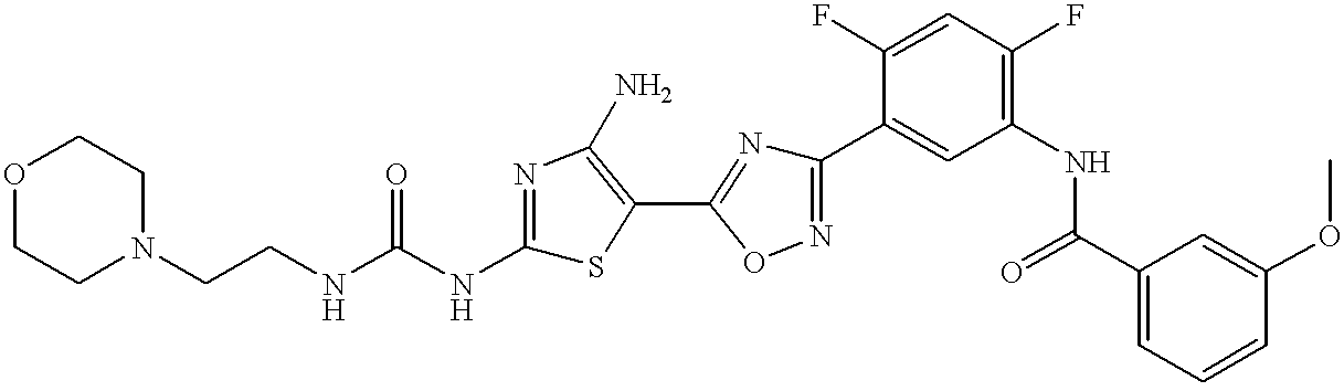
C(CNC(NC1=NC(N)=C(C2=NC(C3=CC(NC(C4=CC=CC(OC)=C4)=O)=C(F)C=C3F)=NO2)S1)=O)N1CCOCC1
